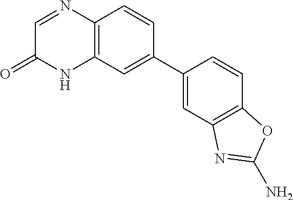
C1=NC2=C(NC1=O)C=C(C1=CC3=C(C=C1)OC(N)=N3)C=C2
